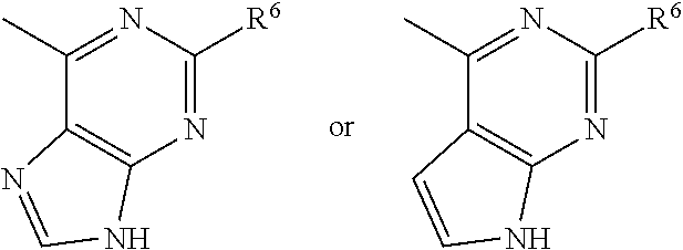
N1=C([R6])N=C(C)C2=C1NC=N2.N1=C([R6])N=C(C)C2=C1NC=C2
